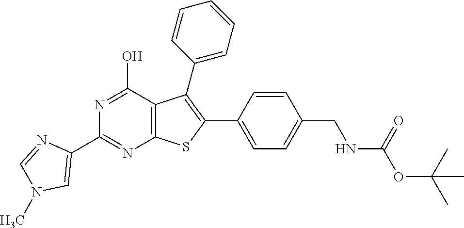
N1=C(O)C2=C(N=C1C1=CN(C)C=N1)SC(C1=CC=C(CNC(OC(C)(C)C)=O)C=C1)=C2C1=CC=CC=C1
